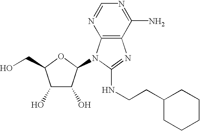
C1(O)C(O)C(N2C3=C(N=C2NCCC2CCCCC2)C(N)=NC=N3)OC1CO
